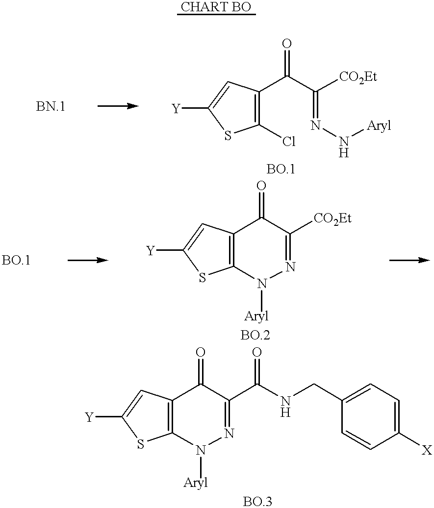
C1(Cl)=C(C(=O)C([CO2Et])=NN[Aryl])C=C([Y])S1.C12=C(C=C([Y])S1)C(=O)C([CO2Et])=NN2[Aryl].C12=C(C=C([Y])S1)C(=O)C(C(NCC1=CC=C([X])C=C1)=O)=NN2[Aryl]
